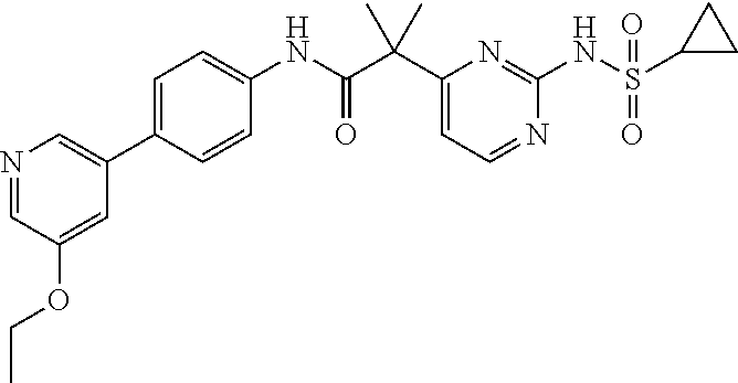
C1(C(C(NC2=CC=C(C3=CN=CC(OCC)=C3)C=C2)=O)(C)C)=CC=NC(NS(C2CC2)(=O)=O)=N1
